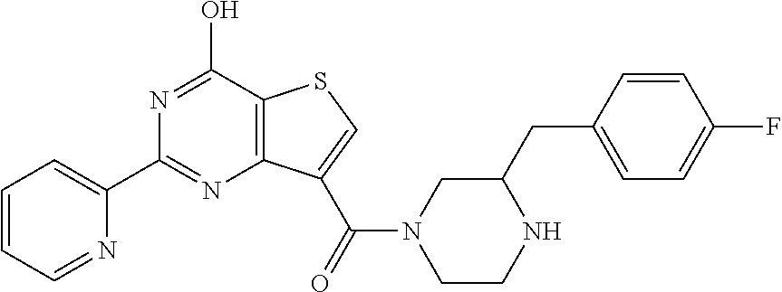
N1=C(O)C2=C(N=C1C1=CC=CC=N1)C(C(=O)N1CCNC(CC3=CC=C(F)C=C3)C1)=CS2
